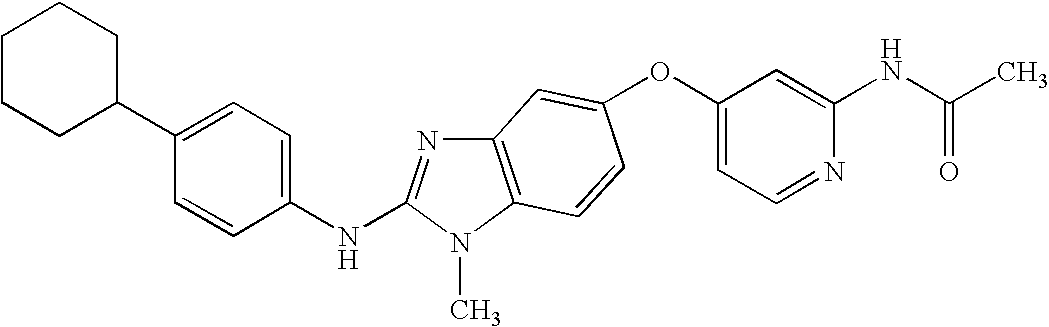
O(C1=CC=NC(NC(C)=O)=C1)C1=CC2=C(N(C)C(NC3=CC=C(C4CCCCC4)C=C3)=N2)C=C1
